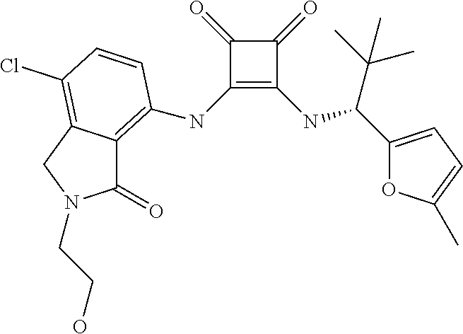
C1(=O)C(NC2=C3C(=O)N(CCO)CC3=C(Cl)C=C2)=C(NC(C(C)(C)C)C2=CC=C(C)O2)C1=O
